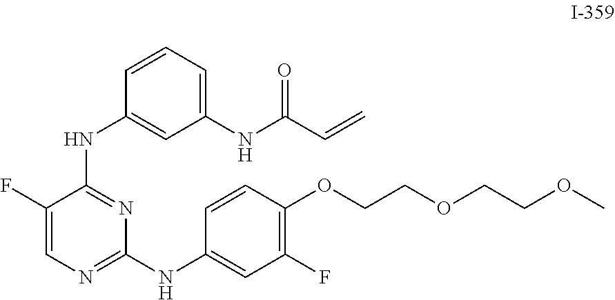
C1(NC(C=C)=O)=CC=CC(NC2=NC(NC3=CC(F)=C(OCCOCCOC)C=C3)=NC=C2F)=C1
